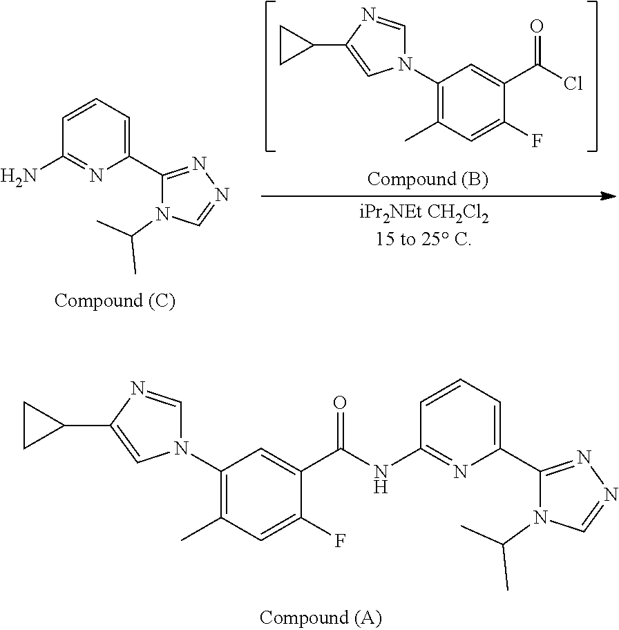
C1(N2C=NC(C3CC3)=C2)=C(C)C=C(F)C(C(Cl)=O)=C1.C1(C2=NN=CN2C(C)C)=CC=CC(N)=N1.C1(C2=NN=CN2C(C)C)=CC=CC(NC(C2=CC(N3C=NC(C4CC4)=C3)=C(C)C=C2F)=O)=N1
